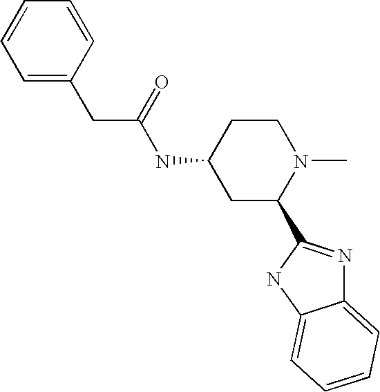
C1(CC(NC2CC(C3=NC4=CC=CC=C4N3)N(C)CC2)=O)=CC=CC=C1
